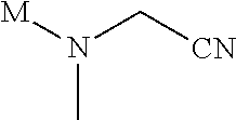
[M]N(C[CN])C
